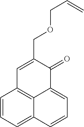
C1=CC=C2C3=C1C=C(COCC=C)C(=O)C3=CC=C2
